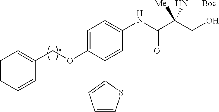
C1=CC=CC(COC2=CC=C(NC(C(CO)([Me])N[Boc])=O)C=C2C2=CC=CS2)=C1
